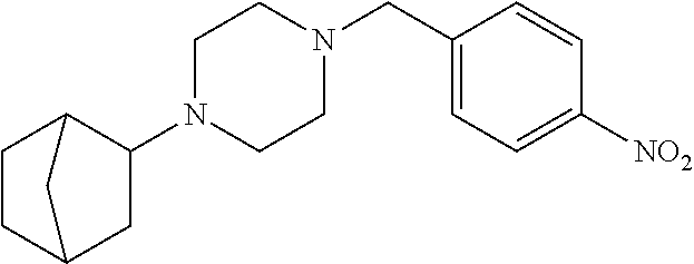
C1CC2CC(N3CCN(CC4=CC=C([NO2])C=C4)CC3)C1C2
